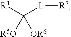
[R1]C([L][R7])([OR6])[R5O]
